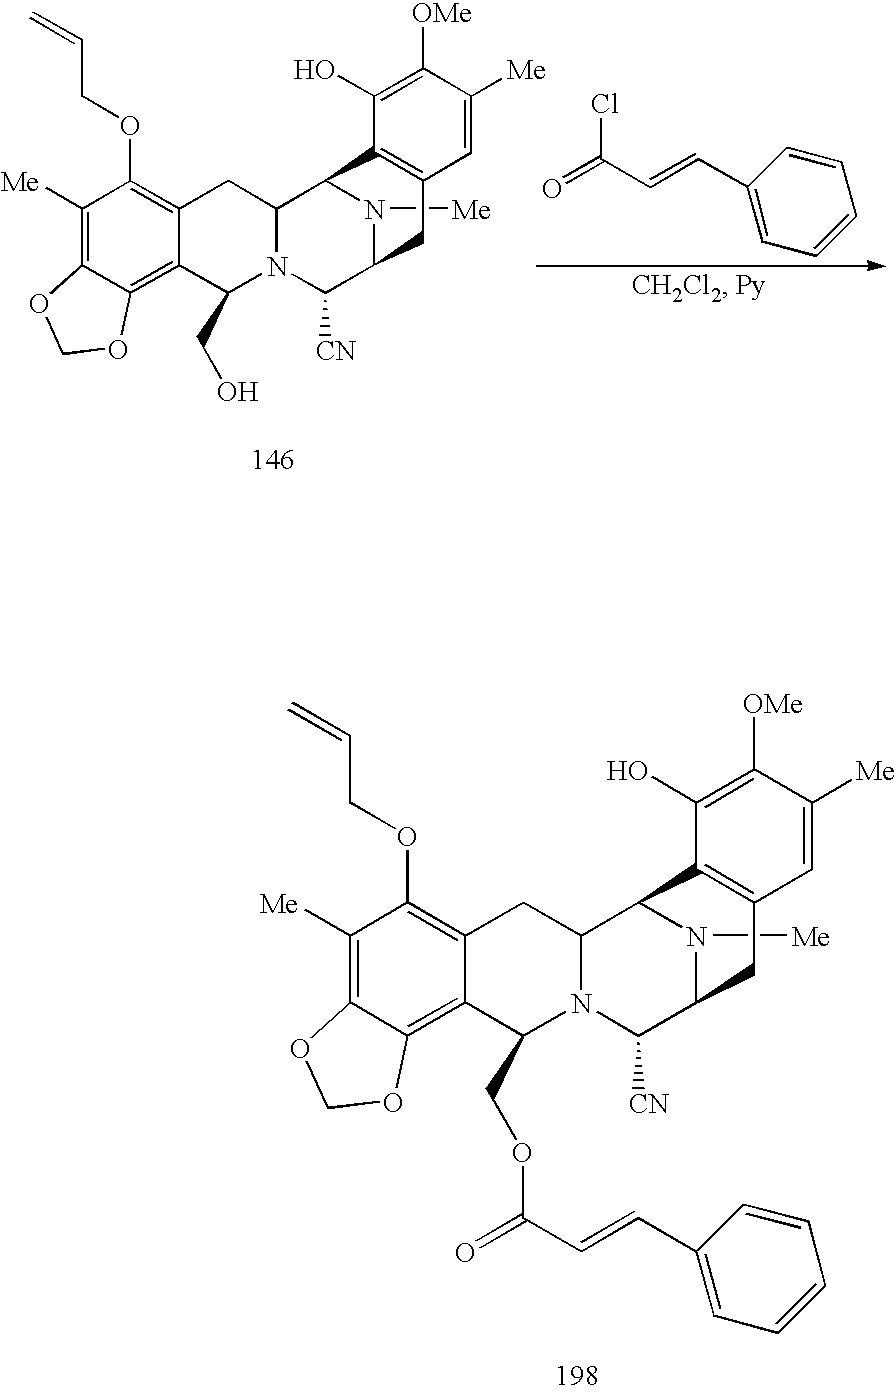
C1([Me])=C2C(=C3C(=C1OCC=C)CC1N(C([CN])C4N([Me])C1C1=C(C4)C=C([Me])C([OMe])=C1O)C3COC(C=CC1=CC=CC=C1)=O)OCO2.C1([Me])=C2C(=C3C(=C1OCC=C)CC1N(C([CN])C4N([Me])C1C1=C(C4)C=C([Me])C([OMe])=C1O)C3CO)OCO2.O=C(C=CC1=CC=CC=C1)Cl
